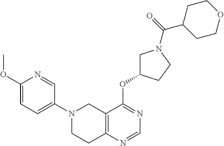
C12=C(N=CN=C1OC1CN(C(C3CCOCC3)=O)CC1)CCN(C1=CC=C(OC)N=C1)C2
